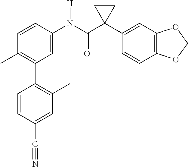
C1=C(N(C(C2(C3=CC4=C(C=C3)OCO4)CC2)=O)[H])C=CC(C)=C1C1=C(C)C=C(C#N)C=C1
